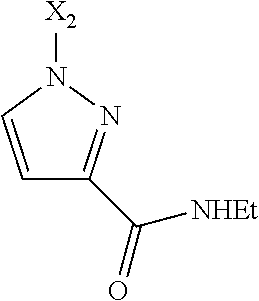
N1([X2])C=CC(C(=O)[NHEt])=N1
